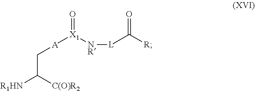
[R1HN]C([C(O)R2])C[A][X1](=O)[NR][L]C([R])=O
